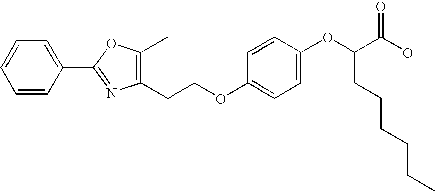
C1=CC(C2=NC(CCOC3=CC=C(OC(C(O)=O)CCCCCC)C=C3)=C(C)O2)=CC=C1
